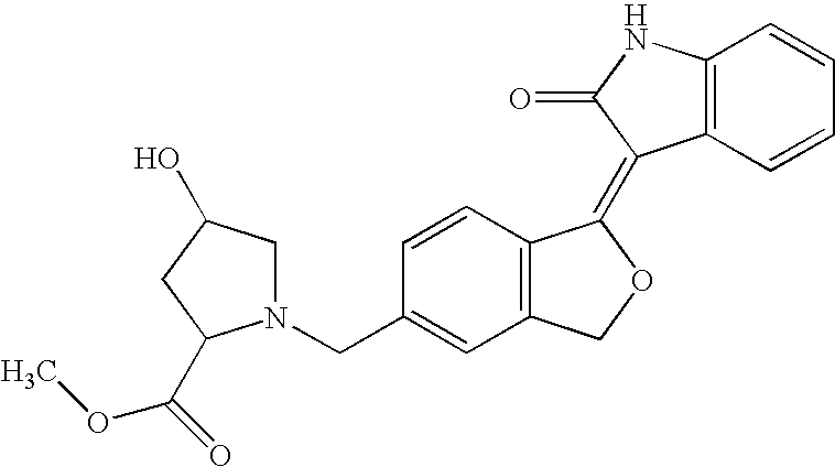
C1=CC(CN2CC(O)CC2C(=O)OC)=CC2=C1C(=C1C3=C(C=CC=C3)NC1=O)OC2
